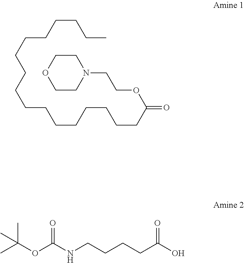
C1CN(CCOC(CCCCCCCCCCCCCCCCC)=O)CCO1.CC(OC(NCCCCC(O)=O)=O)(C)C
